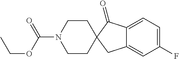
C1(F)=CC=C2C(=C1)CC1(C2=O)CCN(C(OCC)=O)CC1
